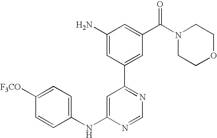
C1(NC2=CC(C3=CC(C(N4CCOCC4)=O)=CC(N)=C3)=NC=N2)=CC=C([F3CO])C=C1
